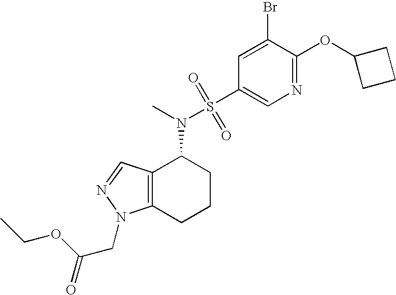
C12=C(C=NN1CC(=O)OCC)C(N(S(=O)(=O)C1=CN=C(OC3CCC3)C(Br)=C1)C)CCC2
